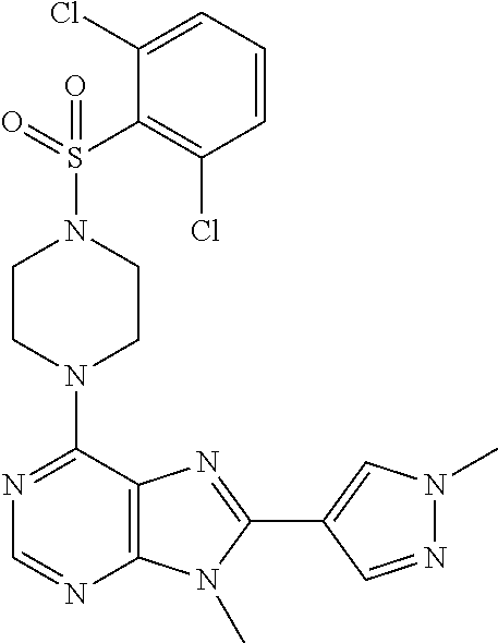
C1CN(C2=NC=NC3=C2N=C(C2=CN(C)N=C2)N3C)CCN1S(C1=C(Cl)C=CC=C1Cl)(=O)=O
